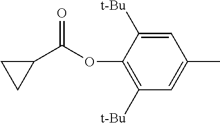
C1=C([t-Bu])C(OC(C2CC2)=O)=C([t-Bu])C=C1C
